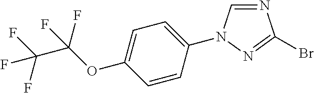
N1=CN(C2=CC=C(OC(F)(F)C(F)(F)F)C=C2)N=C1Br
